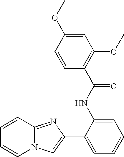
C1=CC2=NC(C3=CC=CC=C3NC(C3=C(OC)C=C(OC)C=C3)=O)=CN2C=C1
